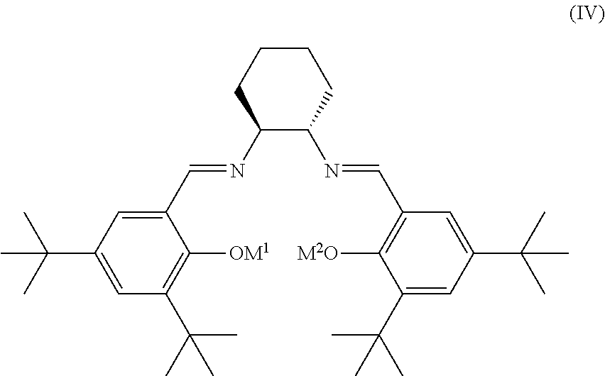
C1(C=NC2C(N=CC3=C([M2O])C(C(C)(C)C)=CC(C(C)(C)C)=C3)CCCC2)=CC(C(C)(C)C)=CC(C(C)(C)C)=C1[OM1]
